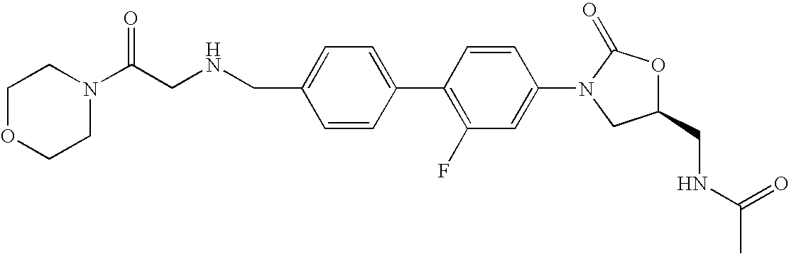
C(NCC1=CC=C(C2=C(F)C=C(N3CC(CNC(C)=O)OC3=O)C=C2)C=C1)C(N1CCOCC1)=O
